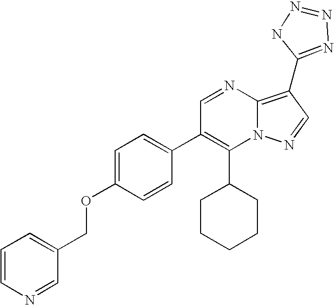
C1(C2CCCCC2)=C(C2=CC=C(OCC3=CC=CN=C3)C=C2)C=NC2=C(C3=NN=NN3)C=NN12
